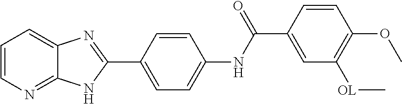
C1=CN=C2C(=C1)N=C(C1=CC=C(NC(C3=CC([OL]C)=C(OC)C=C3)=O)C=C1)N2
